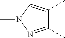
C1(C)=NN(C)C=C1C
